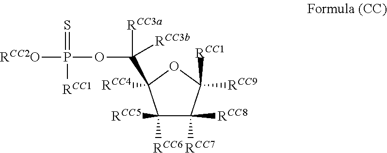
C1([RCC5])([RCC6])C([RCC8])([RCC7])C([RCC1])([RCC9])OC1(C(OP([RCC2O])(=S)[RCC1])([RCC3a])[RCC3b])[RCC4]
